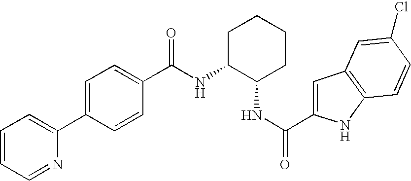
C(NC1C(NC(=O)C2=CC3=C(N2)C=CC(Cl)=C3)CCCC1)(=O)C1=CC=C(C2=CC=CC=N2)C=C1
